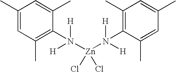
C1(C)=CC(C)=C(N([H])([Zn](N([H])([H])C2=C(C)C=C(C)C=C2C)(Cl)Cl)[H])C(C)=C1
